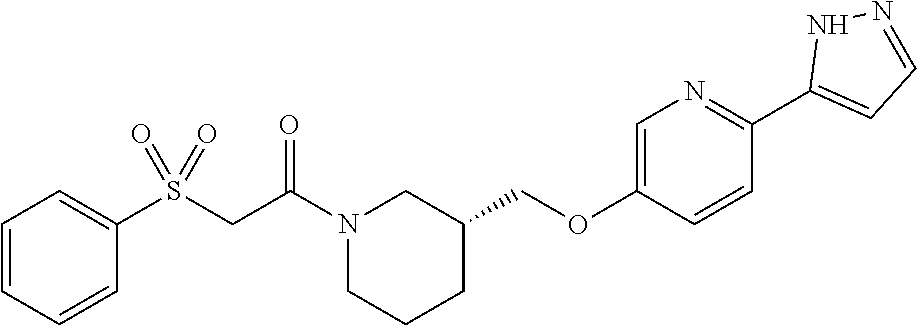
N1(C(CS(C2=CC=CC=C2)(=O)=O)=O)CCCC(COC2=CN=C(C3=CC=NN3)C=C2)C1
